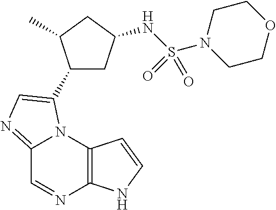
C12=NC=C(C3CC(NS(N4CCOCC4)(=O)=O)CC3C)N1C1=C(N=C2)NC=C1
